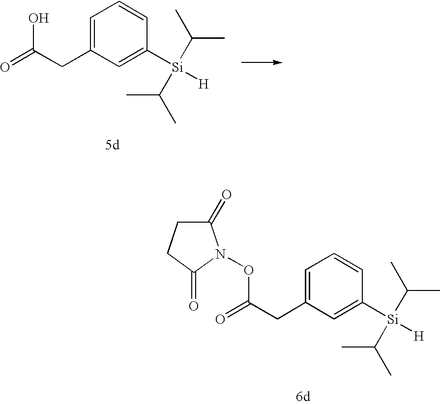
OC(CC1=CC=CC([Si](C(C)C)(C(C)C)[H])=C1)=O.O(C(CC1=CC=CC([Si](C(C)C)(C(C)C)[H])=C1)=O)N1C(=O)CCC1=O
